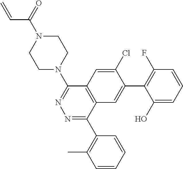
C1N(C2=NN=C(C3=C(C)C=CC=C3)C3=C2C=C(Cl)C(C2=C(F)C=CC=C2O)=C3)CCN(C(=O)C=C)C1
